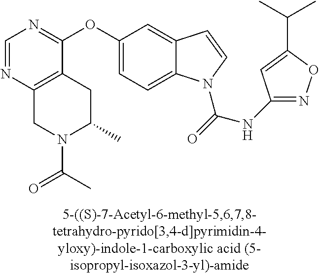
O(C1=CC=C2C(=C1)C=CN2C(=O)NC1=NOC(C(C)C)=C1)C1=NC=NC2=C1CC(C)N(C(=O)C)C2
